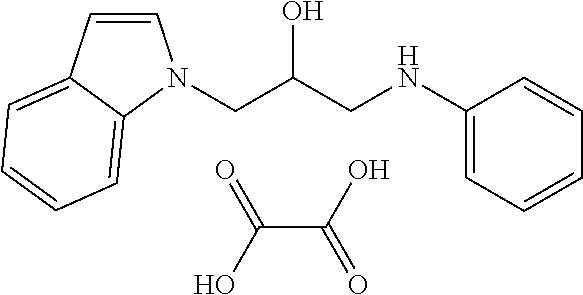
C1=CC2=CC=CC=C2N1CC(O)CNC1=CC=CC=C1.C(C(=O)O)(=O)O
